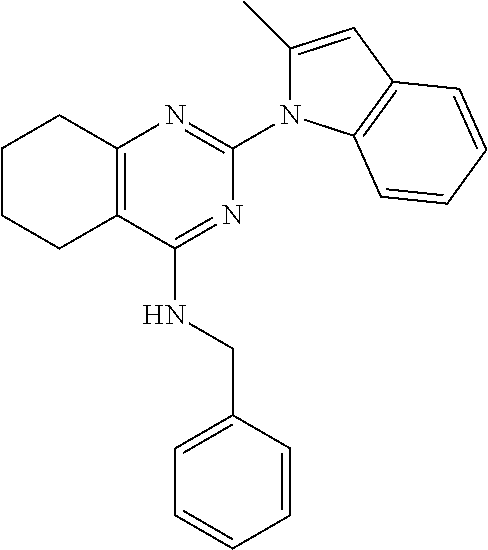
C12=C(C(NCC3=CC=CC=C3)=NC(N3C(C)=CC4=C3C=CC=C4)=N1)CCCC2
